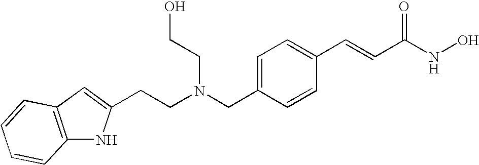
C12=C(C=C(CCN(CC3=CC=C(C=CC(NO)=O)C=C3)CCO)N1)C=CC=C2
